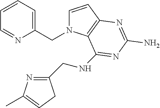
C1=CC2=C(N1CC1=CC=CC=N1)C(NCC1=NC(C)=CC1)=NC(N)=N2
